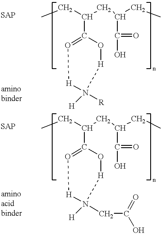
C(C(CC(CC)C(=O)O)C1=O[H]N(CC(O)=O)([H])[H]O1)C.C(C(CC(CC)C(=O)O)C1=O[H]N([R])([H])[H]O1)C
